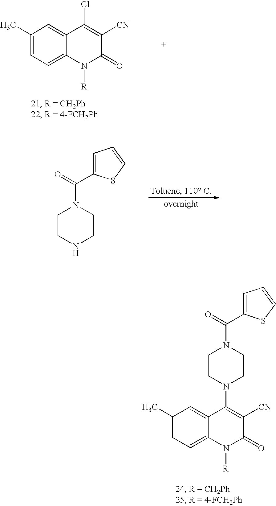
C1(C)=CC=C2C(=C1)C(Cl)=C([CN])C(=O)N2[R].C1CNCCN1C(C1=CC=CS1)=O.C1(C)=CC=C2C(=C1)C(N1CCN(C(C3=CC=CS3)=O)CC1)=C([CN])C(=O)N2[R]
